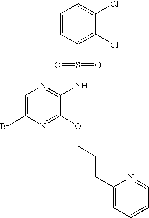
C1=C(Br)N=C(OCCCC2=CC=CC=N2)C(NS(C2=C(Cl)C(Cl)=CC=C2)(=O)=O)=N1
